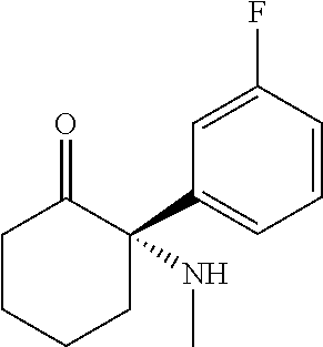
N(C)C1(C2=CC=CC(F)=C2)CCCCC1=O
